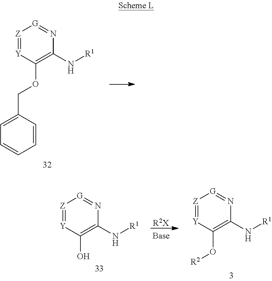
[Z]1=[Y]C(OCC2=CC=CC=C2)=C(N[R1])N=[G]1.[Z]1=[Y]C(O)=C(N[R1])N=[G]1.[R2X].[Z]1=[Y]C(O[R2])=C(N[R1])N=[G]1
